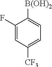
C1=C(F)C([B(OH)2])=CC=C1[CF3]
